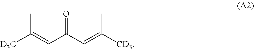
[D3C]C(=CC(C=C([CD3])C)=O)C
